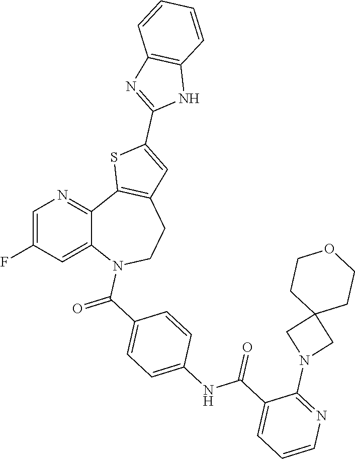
C1=C(F)C=C2C(=N1)C1=C(CCN2C(C2=CC=C(NC(C3=CC=CN=C3N3CC4(C3)CCOCC4)=O)C=C2)=O)C=C(C2=NC3=C(N2)C=CC=C3)S1
